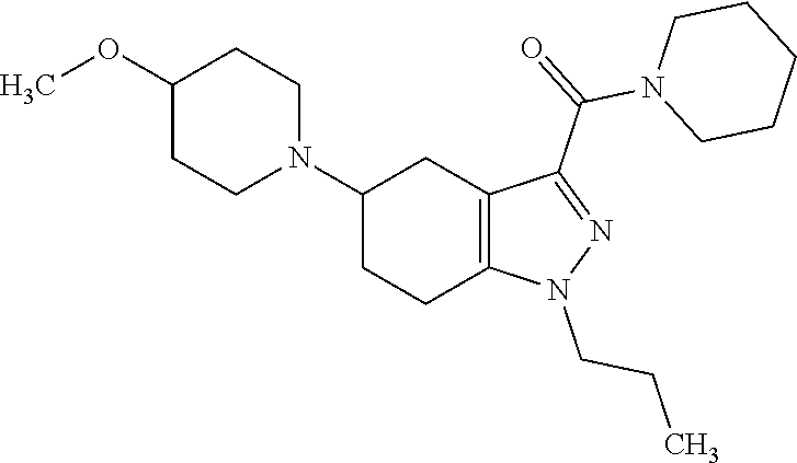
C1(N2CCC(OC)CC2)CCC2=C(C1)C(C(N1CCCCC1)=O)=NN2CCC
